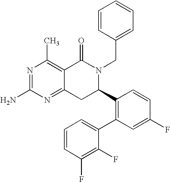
C12=NC(N)=NC(C)=C1C(=O)N(CC1=CC=CC=C1)C(C1=C(C3=CC=CC(F)=C3F)C=C(F)C=C1)C2
